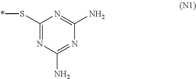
*SC1=NC(N)=NC(N)=N1
